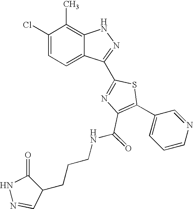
C1(Cl)=CC=C2C(=C1C)NN=C2C1=NC(C(NCCCC2C(=O)NN=C2)=O)=C(C2=CC=CN=C2)S1
